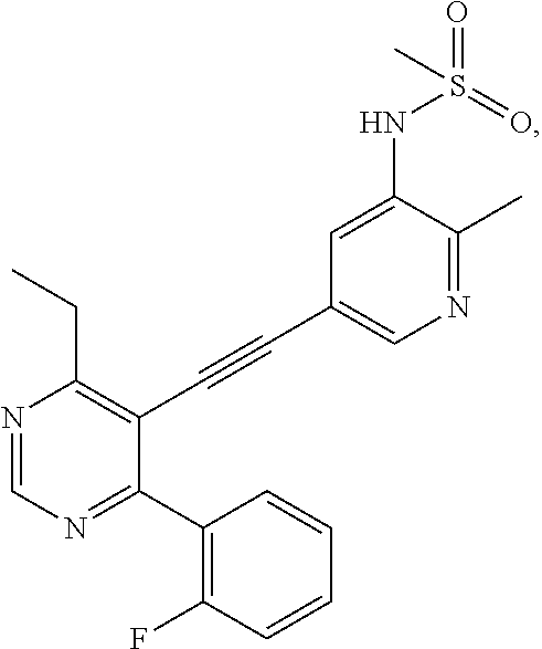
N1=CN=C(C2=C(F)C=CC=C2)C(C#CC2=CN=C(C)C(NS(=O)(=O)C)=C2)=C1CC
